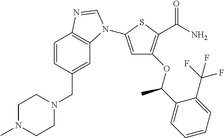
C1=CC(CN2CCN(C)CC2)=CC2=C1N=CN2C1=CC(OC(C2=CC=CC=C2C(F)(F)F)C)=C(C(N)=O)S1
